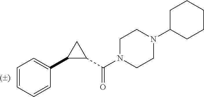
C1=CC=CC(C2C(C(N3CCN(C4CCCCC4)CC3)=O)C2)=C1
